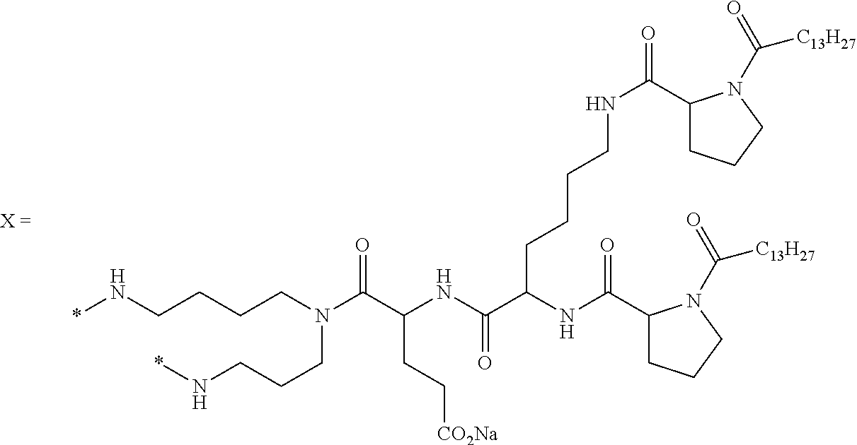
C(CCCN(C(C(NC(C(NC(C1CCCN1C(=O)[C13H27])=O)CCCCNC(=O)C1CCCN1C(=O)[C13H27])=O)CC[CO2Na])=O)CCCN*)N*
